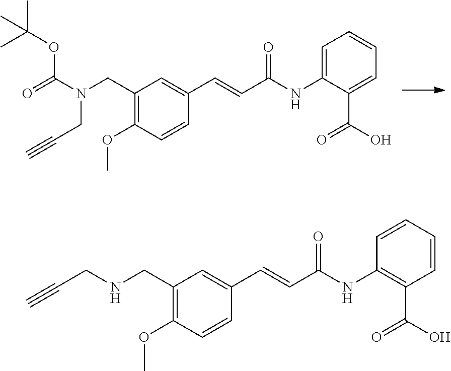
C1=C(C=CC(NC2=CC=CC=C2C(O)=O)=O)C=CC(OC)=C1CN(C(=O)OC(C)(C)C)CC#C.C1=C(C=CC(NC2=C(C(O)=O)C=CC=C2)=O)C=CC(OC)=C1CNCC#C
